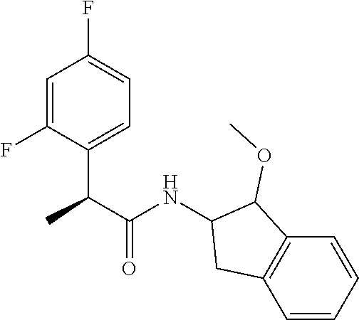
C1=C(F)C(C(C(NC2CC3=C(C2OC)C=CC=C3)=O)C)=CC=C1F
